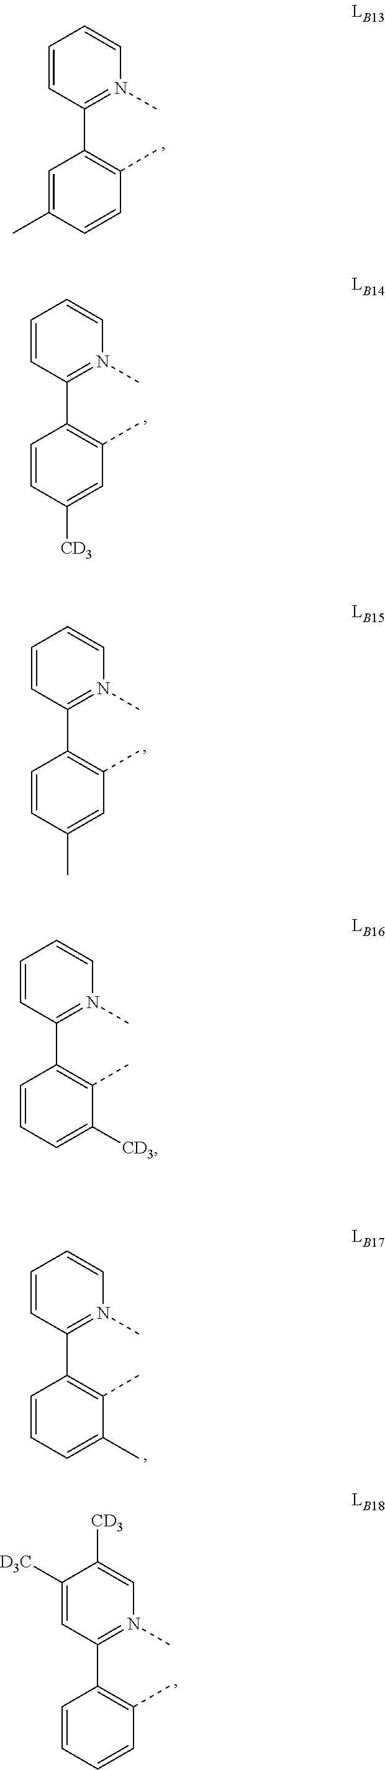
C1=CC(C2=C(C)C([CD3])=CC=C2)=N(C)C=C1.C1=CC(C2=C(C)C=CC(C)=C2)=N(C)C=C1.C1=CC(C2=C(C)C=C([CD3])C=C2)=N(C)C=C1.C1=CC(C2=C(C)C=C(C)C=C2)=N(C)C=C1.C1=CC(C2=C(C)C(C)=CC=C2)=N(C)C=C1.C1([D3C])=CC(C2=C(C)C=CC=C2)=N(C)C=C1[CD3]
